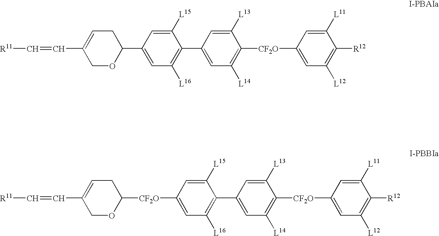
C1OC([CF2O]C2=CC([L16])=C(C3=CC([L14])=C([CF2O]C4=CC([L12])=C([R12])C([L11])=C4)C([L13])=C3)C([L15])=C2)CC=C1C=C[R11].C1OC(C2=CC([L16])=C(C3=CC([L14])=C([CF2O]C4=CC([L12])=C([R12])C([L11])=C4)C([L13])=C3)C([L15])=C2)CC=C1C=C[R11]
